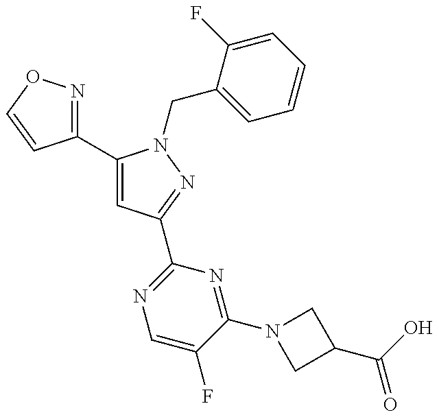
C1(C2=CC(C3=NC=C(F)C(N4CC(C(=O)O)C4)=N3)=NN2CC2=CC=CC=C2F)=NOC=C1
